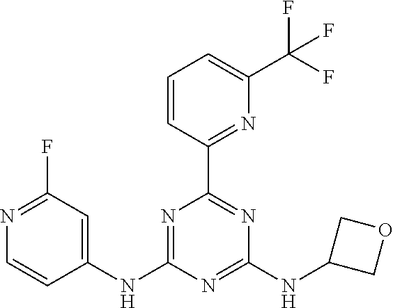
C1(NC2=NC(C3=NC(C(F)(F)F)=CC=C3)=NC(NC3COC3)=N2)=CC(F)=NC=C1
